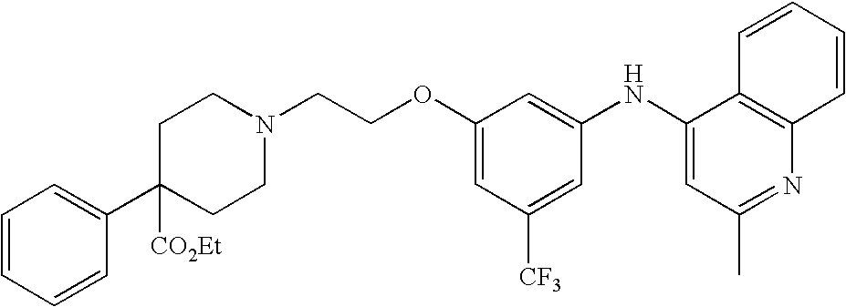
N1(CCOC2=CC([CF3])=CC(NC3=CC(C)=NC4=C3C=CC=C4)=C2)CCC(C2=CC=CC=C2)([CO2Et])CC1
